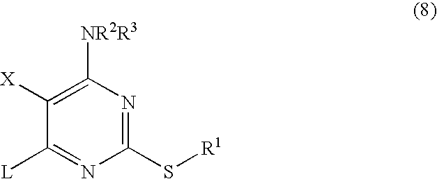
C1([X])=C([NR2R3])N=C(S[R1])N=C1[L]
